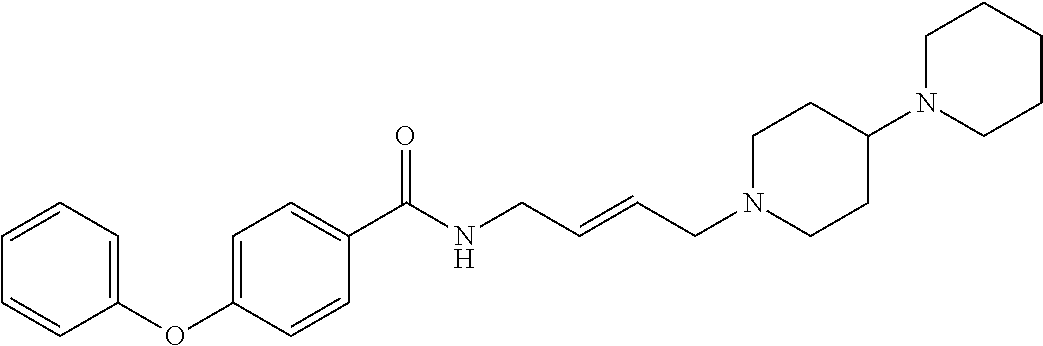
C1(OC2=CC=C(C(NCC=CCN3CCC(N4CCCCC4)CC3)=O)C=C2)=CC=CC=C1
